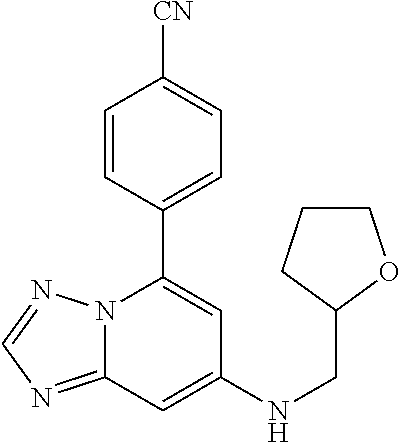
C12=NC=NN1C(C1=CC=C([CN])C=C1)=CC(NCC1OCCC1)=C2
